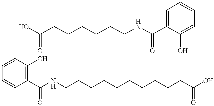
OC(CCCCCCNC(C1=CC=CC=C1O)=O)=O.C1=CC(C(NCCCCCCCCCCC(=O)O)=O)=C(O)C=C1
